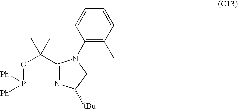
C1(C(OP([Ph])[Ph])(C)C)=NC([tBu])CN1C1=C(C)C=CC=C1
